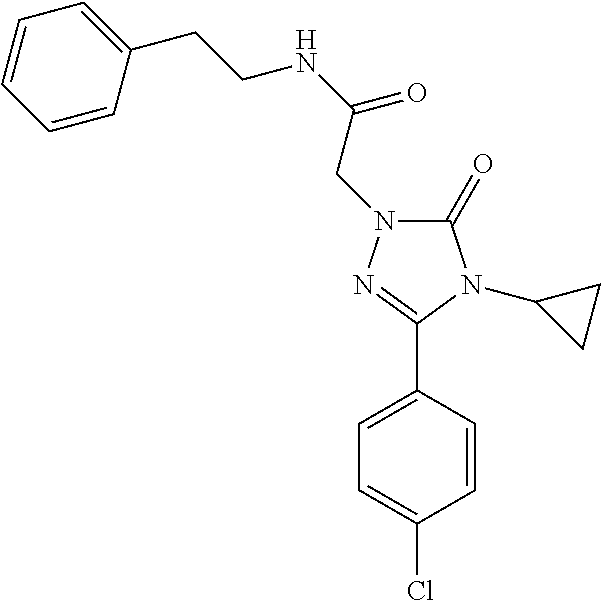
C1=C(C2=NN(CC(=O)NCCC3=CC=CC=C3)C(=O)N2C2CC2)C=CC(Cl)=C1
